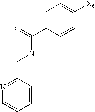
N1=C(CNC(C2=CC=C([X6])C=C2)=O)C=CC=C1
